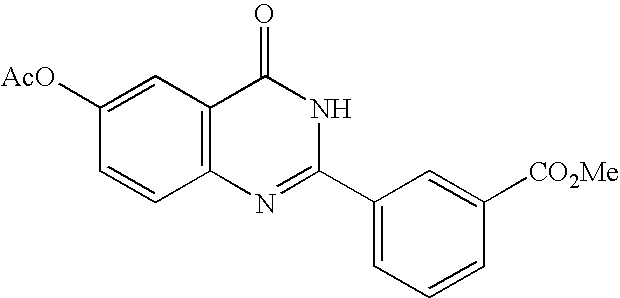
C1=CC([CO2Me])=CC(C2=NC3=C(C(=O)N2)C=C([AcO])C=C3)=C1
